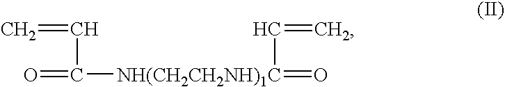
O=C([NH(CH2CH2NH)1C](=O)C=C)C=C
